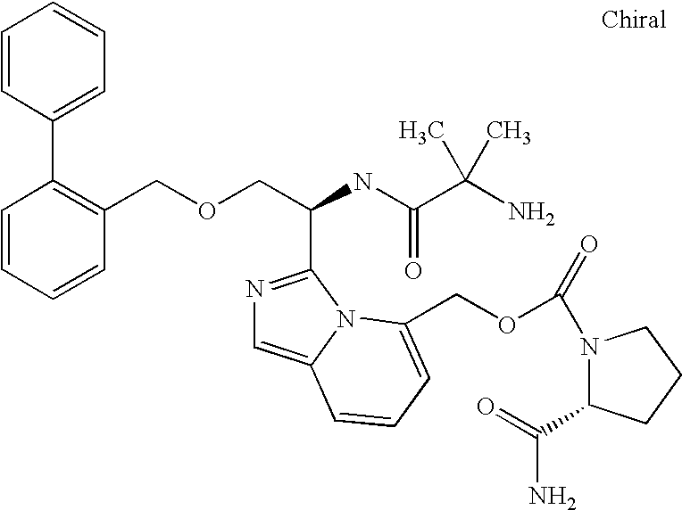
C1=CC(C2=C(COCC(NC(C(N)(C)C)=O)C3=NC=C4N3C(COC(=O)N3C(C(=O)N)CCC3)=CC=C4)C=CC=C2)=CC=C1
